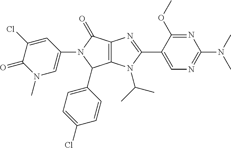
C12=C(N(C(C)C)C(C3=CN=C(N(C)C)N=C3OC)=N1)C(C1=CC=C(Cl)C=C1)N(C1=CN(C)C(=O)C(Cl)=C1)C2=O
